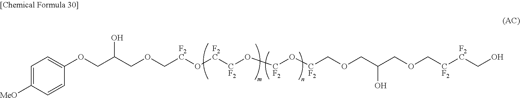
C1=C([MeO])C=CC(OCC(COC[F2C]O[F2C][CF2]O[CF2]O[CF2]COCC(COC[CF2][F2C]CO)O)O)=C1
